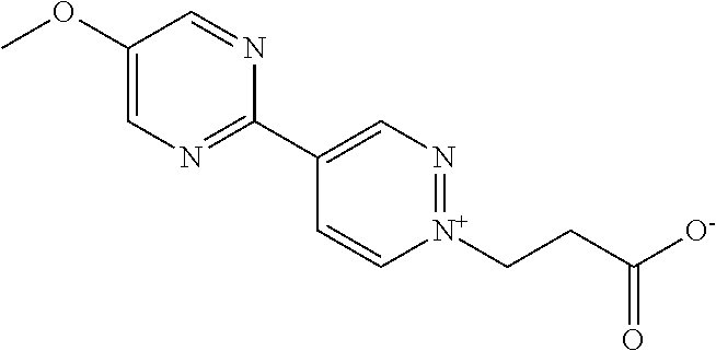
C1(OC)=CN=C(C2=CN=[N+](CCC([O-])=O)C=C2)N=C1
